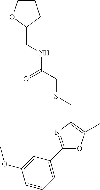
C(NC(CSCC1=C(C)OC(C2=CC=CC(OC)=C2)=N1)=O)C1OCCC1
